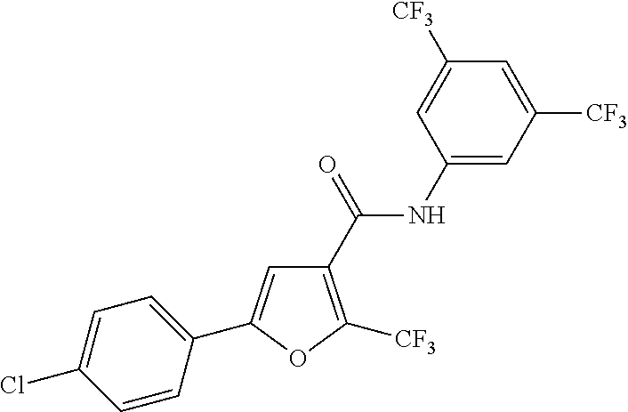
C1=C(C2=CC(C(=O)NC3=CC([CF3])=CC([CF3])=C3)=C([CF3])O2)C=CC(Cl)=C1
